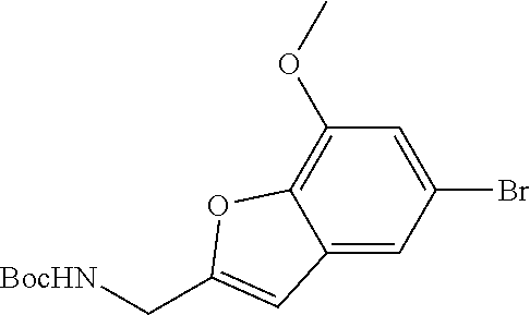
C12=CC(Br)=CC(OC)=C1OC(C[BocHN])=C2
